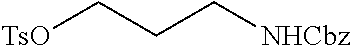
[TsO]CCC[NHCbz]
